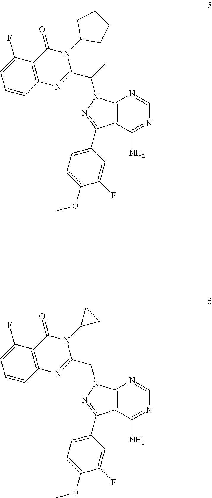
C12=C(C(N)=NC=N1)C(C1=CC=C(OC)C(F)=C1)=NN2C(C)C1=NC2=C(C(=O)N1C1CCCC1)C(F)=CC=C2.C12=C(C(N)=NC=N1)C(C1=CC=C(OC)C(F)=C1)=NN2CC1=NC2=C(C(=O)N1C1CC1)C(F)=CC=C2
